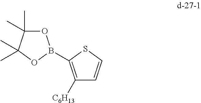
C1([C6H13])=C(B2OC(C)(C)C(C)(C)O2)SC=C1
